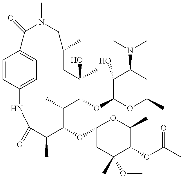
C1=CC2=CC=C1C(=O)N(C)CC(C)CC(C)(O)C(OC1OC(C)CC(N(C)C)C1O)C(C)C(OC1CC(C)(OC)C(OC(C)=O)C(C)O1)C(C)C(=O)N2
